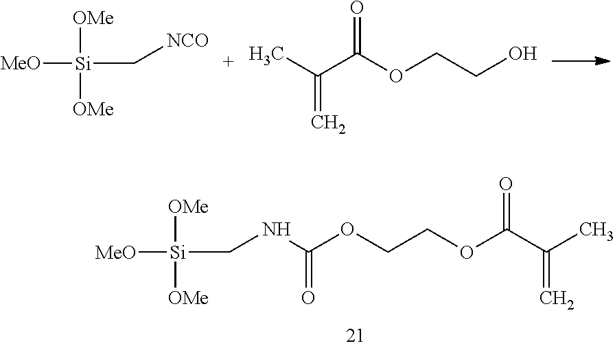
[MeO][Si]([OMe])([OMe])CNC(OCCOC(C(C)=C)=O)=O.[MeO][Si]([OMe])([OMe])C[NCO].CC(C(OCCO)=O)=C
